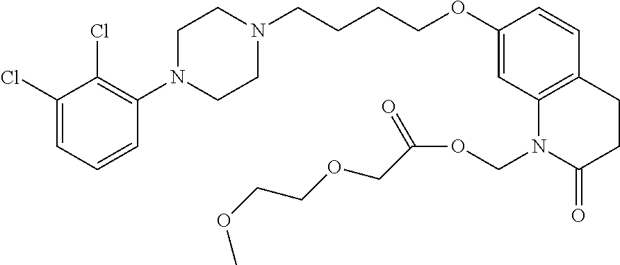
C1=C(Cl)C(Cl)=C(N2CCN(CCCCOC3=CC4=C(C=C3)CCC(=O)N4COC(=O)COCCOC)CC2)C=C1
